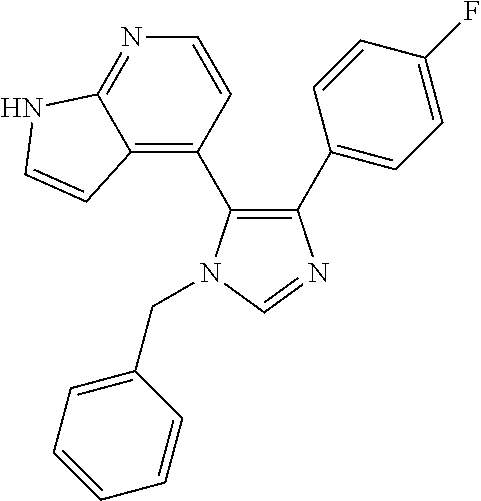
C1(C2=CC=C(F)C=C2)=C(C2=C3C(=NC=C2)NC=C3)N(CC2=CC=CC=C2)C=N1
